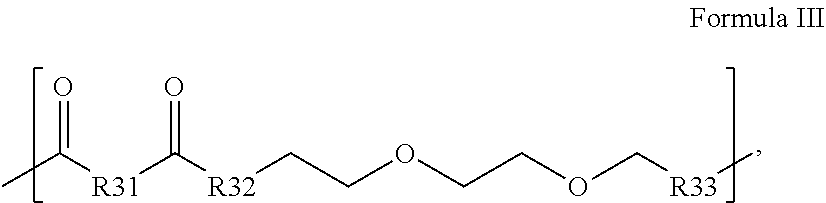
CC([R31]C([R32]CCOCCOC[R33]C)=O)=O
